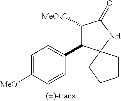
C1=C([MeO])C=CC(C2C([MeO2C])C(=O)NC23CCCC3)=C1
